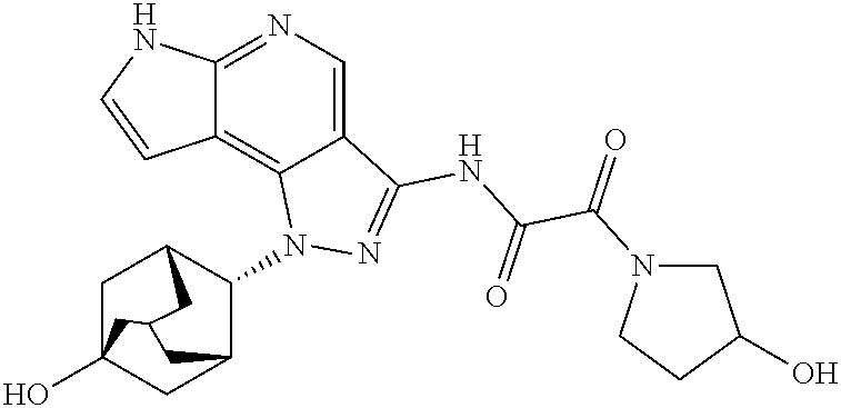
C12=NC=C3C(=C1C=CN2)N(C1C2CC4(O)CC1CC(C4)C2)N=C3NC(C(=O)N1CC(O)CC1)=O
